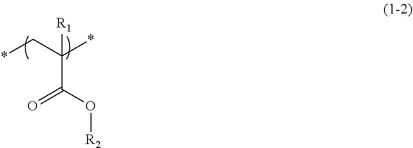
*CC(*)([R1])C(O[R2])=O
